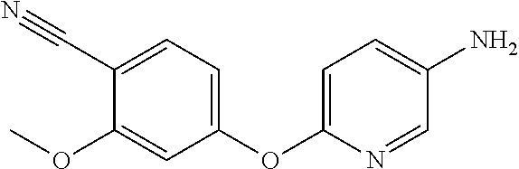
C1(OC2=CC=C(N)C=N2)=CC=C(C#N)C(OC)=C1
